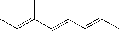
CC(C=CC=C(C)C)=CC
